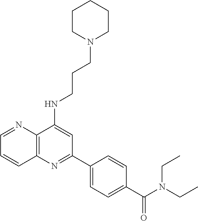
C1CN(CCCNC2=CC(C3=CC=C(C(N(CC)CC)=O)C=C3)=NC3=C2N=CC=C3)CCC1
